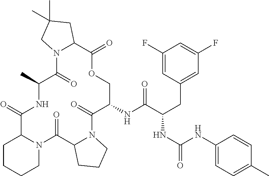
C1(F)=CC(CC(NC(=O)NC2=CC=C(C)C=C2)C(NC2COC(=O)C3N(C(=O)C(C)NC(=O)C4N(C(=O)C5N(C2=O)CCC5)CCCC4)CC(C)(C)C3)=O)=CC(F)=C1
